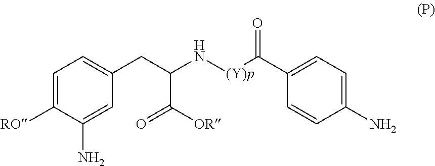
C1=C([RO])C(N)=CC(CC(N[(Y)p]C(C2=CC=C(N)C=C2)=O)C([OR])=O)=C1
